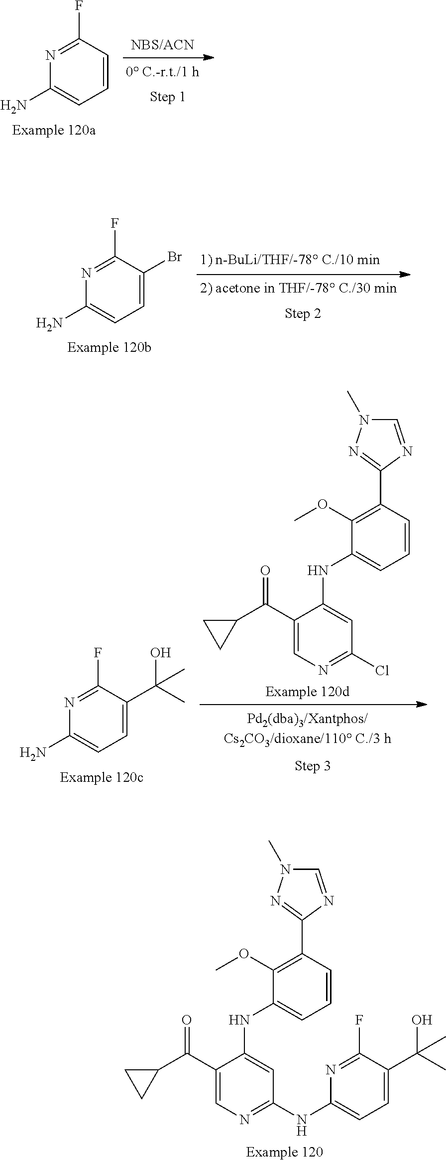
NC1=CC=CC(F)=N1.NC1=CC=C(Br)C(F)=N1.C1(OC)=C(C2=NN(C)C=N2)C=CC=C1NC1=CC(Cl)=NC=C1C(C1CC1)=O.NC1=CC=C(C(C)(O)C)C(F)=N1.C1(OC)=C(C2=NN(C)C=N2)C=CC=C1NC1=CC(NC2=CC=C(C(C)(O)C)C(F)=N2)=NC=C1C(C1CC1)=O
